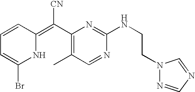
C1=CC(=C(C2=C(C)C=NC(NCCN3N=CN=C3)=N2)[CN])NC(Br)=C1
